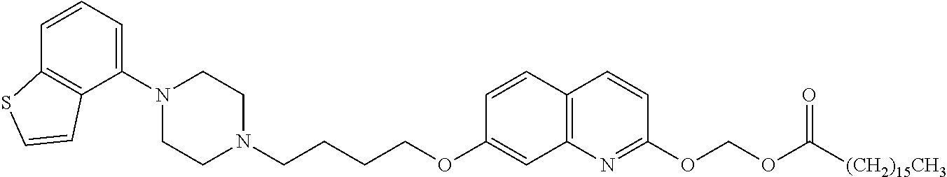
C1(N2CCN(CCCCOC3=CC4=C(C=C3)C=CC(OCOC([(CH2)15CH3])=O)=N4)CC2)=CC=CC2=C1C=CS2
